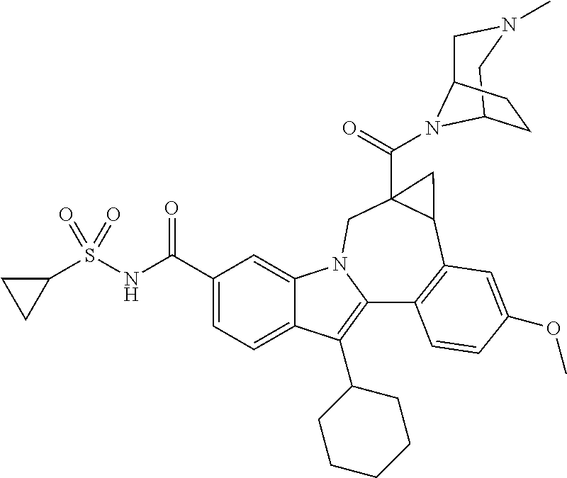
C1(C(NS(=O)(=O)C2CC2)=O)=CC=C2C(=C1)N1C(=C2C2CCCCC2)C2=C(C3C(C(=O)N4C5CCC4CN(C)C5)(C1)C3)C=C(OC)C=C2
